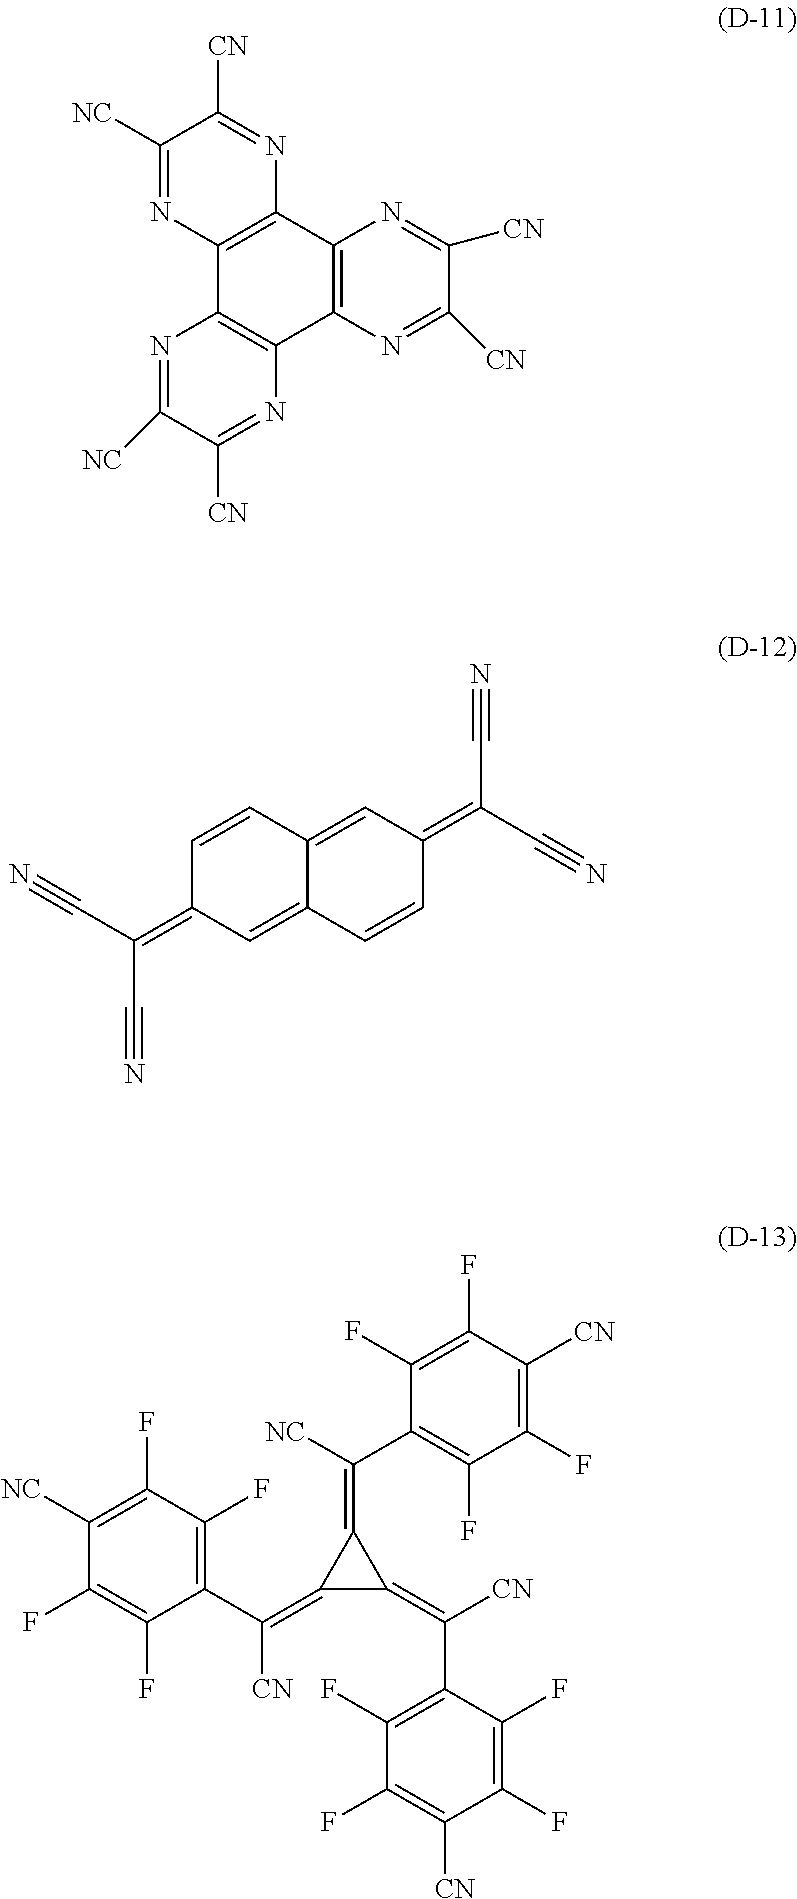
N1=C([NC])C([CN])=NC2=C1C1=C(C3=C2N=C([CN])C([CN])=N3)N=C([CN])C([NC])=N1.C1=CC2=CC(=C(C#N)C#N)C=CC2=CC1=C(C#N)C#N.C1(=C(C2=C(F)C(F)=C([NC])C(F)=C2F)[CN])C(=C([CN])C2=C(F)C(F)=C([CN])C(F)=C2F)C1=C([NC])C1=C(F)C(F)=C([CN])C(F)=C1F
